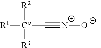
[R1][Ca](C#[N+][O-])([R2])[R3]
